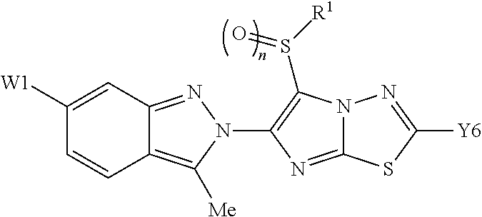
C12=C([Me])N(C3=C(S([R1])=O)N4C(=N3)SC([Y6])=N4)N=C1C=C([W1])C=C2
